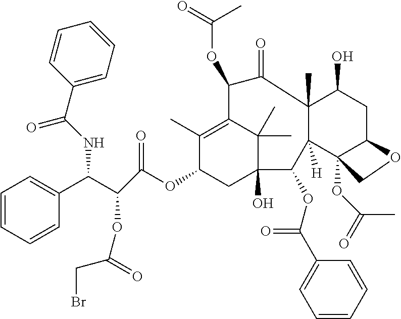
C1=CC=CC(C(C(OC(CBr)=O)C(OC2CC3(O)C(C)(C)C(=C2C)C(OC(=O)C)C(=O)C2(C)C([H])(C3OC(=O)C3=CC=CC=C3)C3(OC(C)=O)C(CC2O)OC3)=O)NC(=O)C2=CC=CC=C2)=C1
